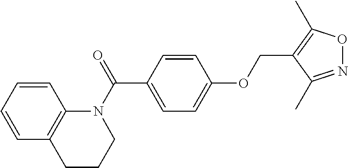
N1(C(C2=CC=C(OCC3=C(C)ON=C3C)C=C2)=O)C2=C(CCC1)C=CC=C2
